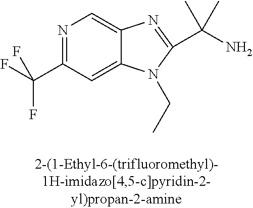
N1=C(C(F)(F)F)C=C2C(=C1)N=C(C(N)(C)C)N2CC
